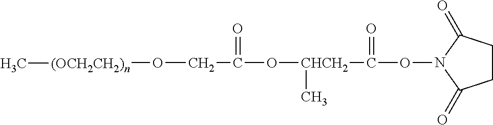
O([(OCH2CH2)n]C)CC(=O)O[CHCH2](C(ON1C(=O)CCC1=O)=O)C
